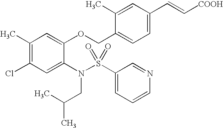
C1(C)=C(Cl)C=C(N(S(C2=CC=CN=C2)(=O)=O)CC(C)C)C(OCC2=CC=C(C=C[COOH])C=C2C)=C1
